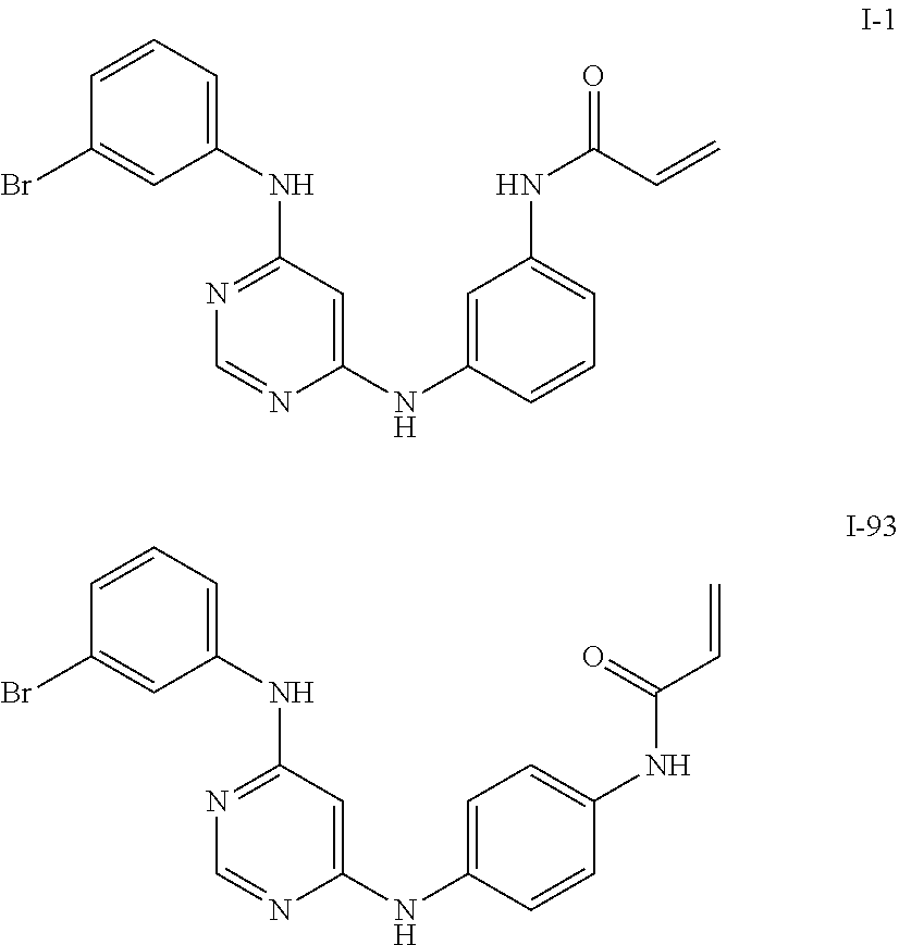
C1(NC2=NC=NC(NC3=CC(NC(=O)C=C)=CC=C3)=C2)=CC=CC(Br)=C1.C1(NC2=NC=NC(NC3=CC=C(NC(C=C)=O)C=C3)=C2)=CC=CC(Br)=C1
